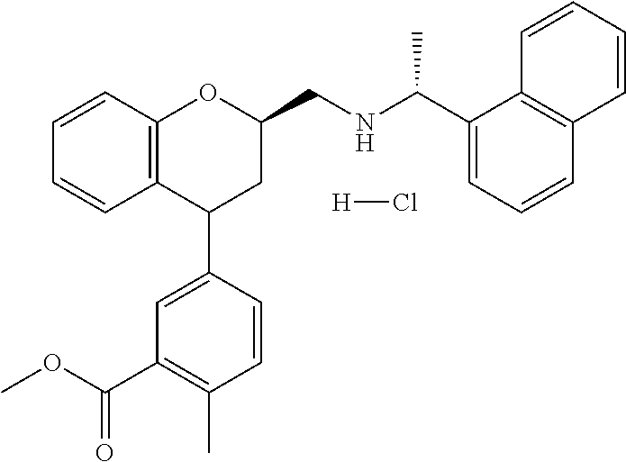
C1=CC2=C(C=C1)C(C1=CC(C(OC)=O)=C(C)C=C1)CC(CNC(C1=CC=CC3=C1C=CC=C3)C)O2.[H]Cl
